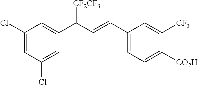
[CO2H]C1=CC=C(C=CC(C2=CC(Cl)=CC(Cl)=C2)[CF2CF3])C=C1[CF3]
